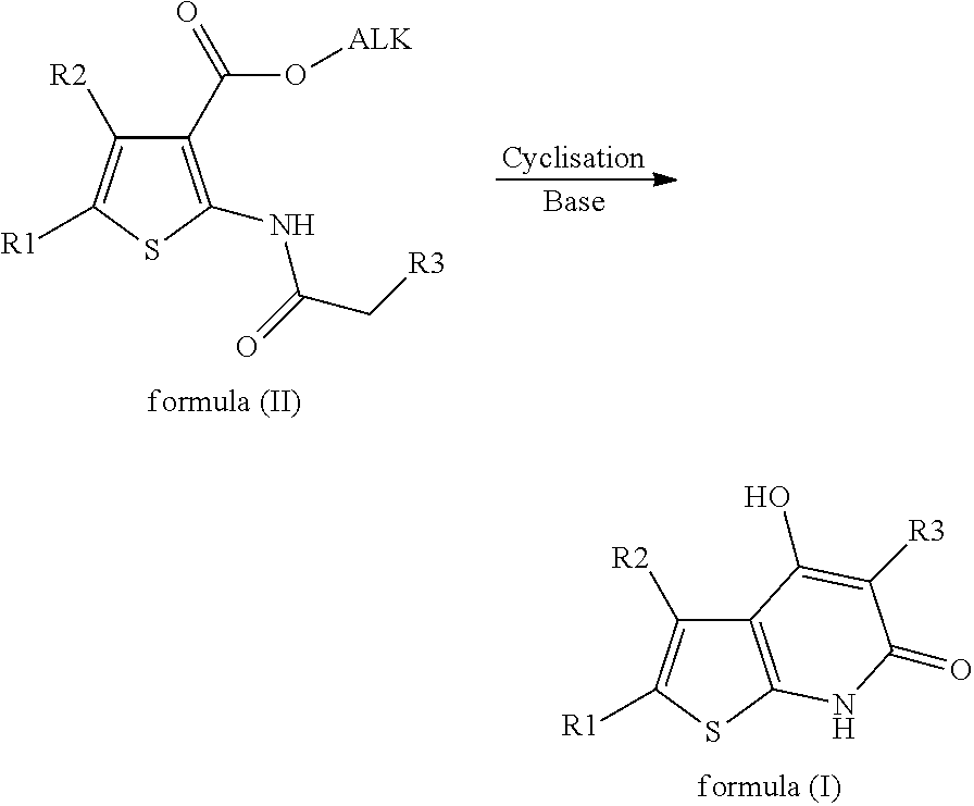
C12=C(SC([R1])=C1[R2])NC(=O)C([R3])=C2O.C1(C(O[ALK])=O)=C(NC(=O)C[R3])SC([R1])=C1[R2]
